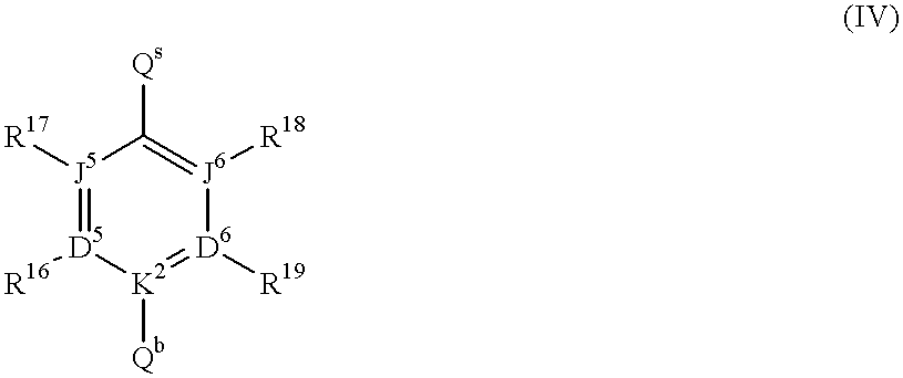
[K2]1([Qb])=[D6]([R19])[J6]([R18])=C([Qs])[J5]([R17])=[D5]1[R16]
